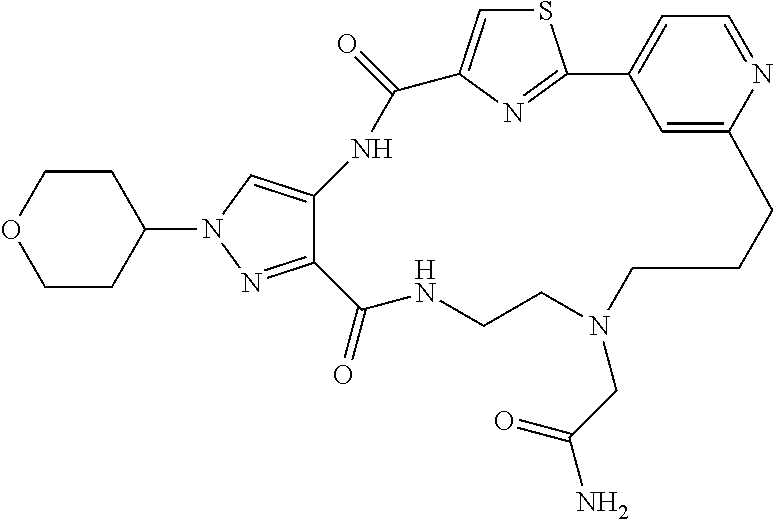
S1C=C2N=C1C1=CC=NC(=C1)CCCN(CC(N)=O)CCNC(=O)C1=NN(C3CCOCC3)C=C1NC2=O
